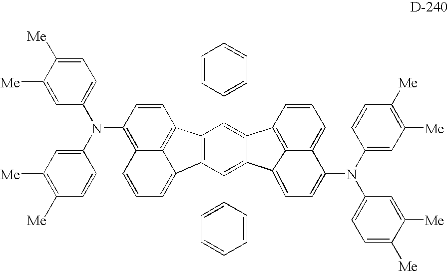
C1=CC(C2=C3C(=C(C4=CC=CC=C4)C4=C2C2=C5C(=C(N(C6=CC([Me])=C([Me])C=C6)C6=CC=C([Me])C([Me])=C6)C=C2)C=CC=C45)C2=CC=C(N(C4=CC([Me])=C([Me])C=C4)C4=CC=C([Me])C([Me])=C4)C4=CC=CC3=C42)=CC=C1
